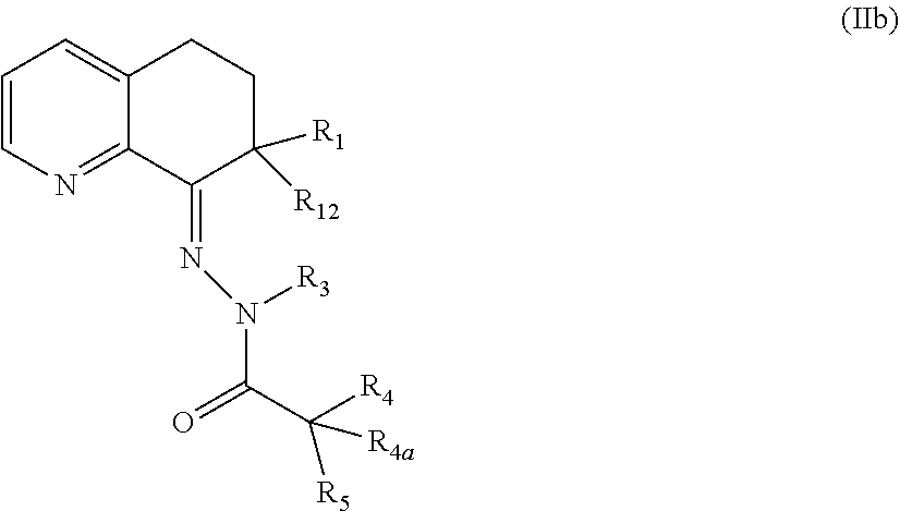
C(C([R4])([R4a])[R5])(=O)N(N=C1C2=NC=CC=C2CCC1([R1])[R12])[R3]
